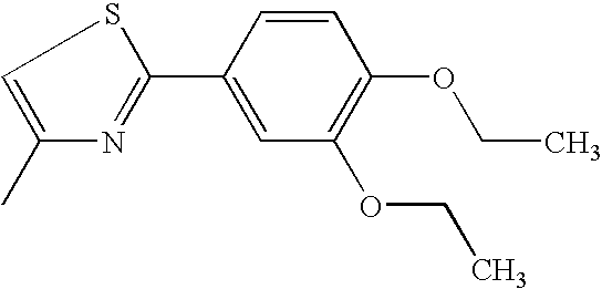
C1(C2=CC(OCC)=C(OCC)C=C2)=NC(C)=CS1
